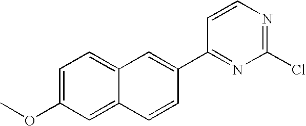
C1=C(OC)C=C2C(=C1)C=C(C1=NC(Cl)=NC=C1)C=C2
